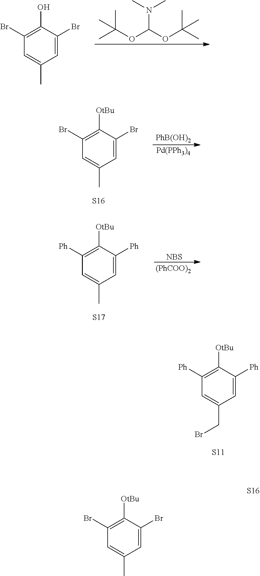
C1=C(C)C=C(Br)C(O)=C1Br.CC(OC(OC(C)(C)C)N(C)C)(C)C.C1=C(C)C=C(Br)C([OtBu])=C1Br.[S16].[PhB(OH)2].[Pd(PPh3)4].C1=C(C)C=C([Ph])C([OtBu])=C1[Ph].[S17].[NBS].[(PhCOO)2].C1=C(CBr)C=C([Ph])C([OtBu])=C1[Ph].[S11].C1=C(C)C=C(Br)C([OtBu])=C1Br
